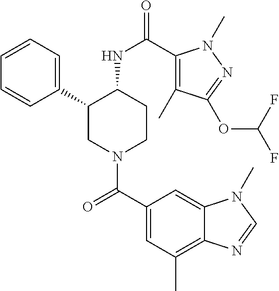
C1=CC=C(C2CN(C(C3=CC(C)=C4C(=C3)N(C)C=N4)=O)CCC2NC(=O)C2=C(C)C(OC(F)F)=NN2C)C=C1
